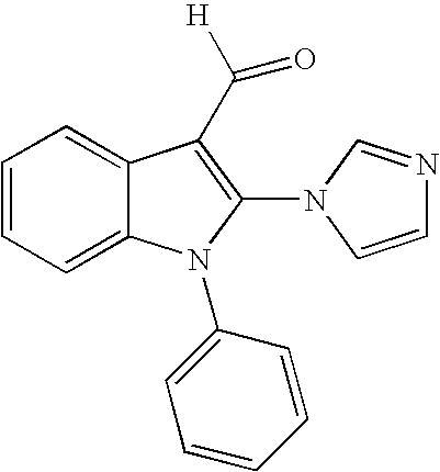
C1=CC=C2C(=C1)C(C([H])=O)=C(N1C=NC=C1)N2C1=CC=CC=C1
